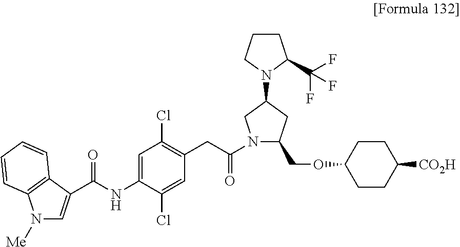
C1=C(C(NC2=CC(Cl)=C(CC(=O)N3C(COC4CCC([CO2H])CC4)CC(N4C(C(F)(F)F)CCC4)C3)C=C2Cl)=O)C2=C(C=CC=C2)N1[Me]
